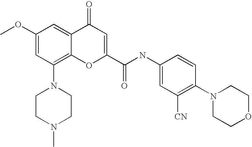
C1CN(C)CCN1C1=C2C(=CC(OC)=C1)C(=O)C=C(C(=O)NC1=CC([CN])=C(N3CCOCC3)C=C1)O2
